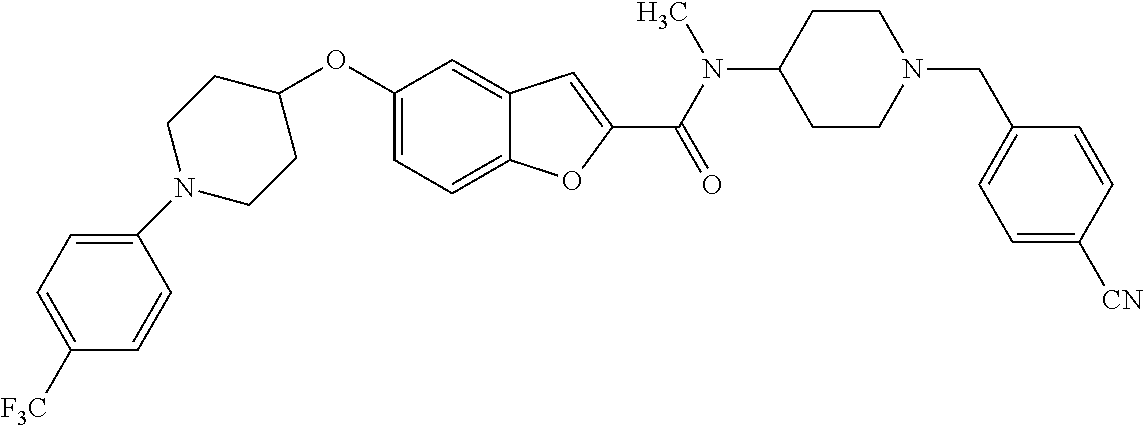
C1=C2C(=CC(OC3CCN(C4=CC=C([F3C])C=C4)CC3)=C1)C=C(C(=O)N(C1CCN(CC3=CC=C([CN])C=C3)CC1)C)O2
